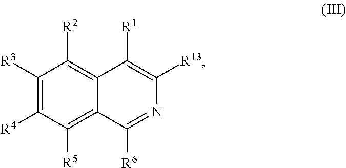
C1([R3])=C([R4])C([R5])=C2C(=C1[R2])C([R1])=C([R13])N=C2[R6]
